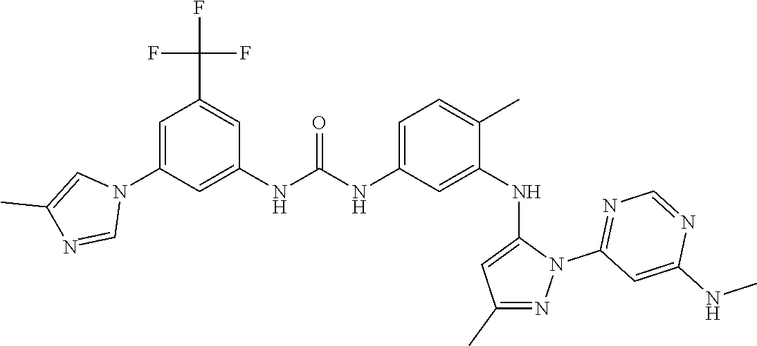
C1=C(N2C=C(C)N=C2)C=C(NC(NC2=CC=C(C)C(NC3=CC(C)=NN3C3=NC=NC(NC)=C3)=C2)=O)C=C1C(F)(F)F
